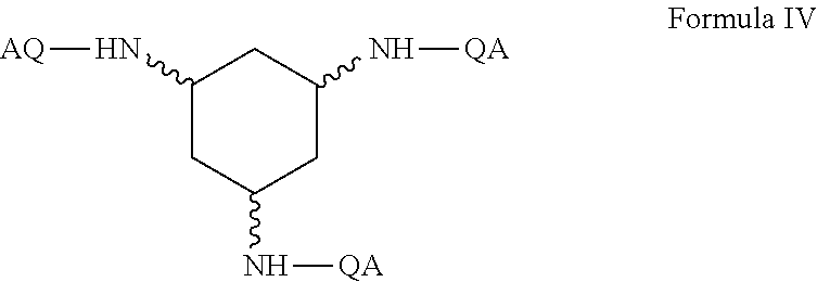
C1(N[AQ])CC(N[QA])CC(N[QA])C1
